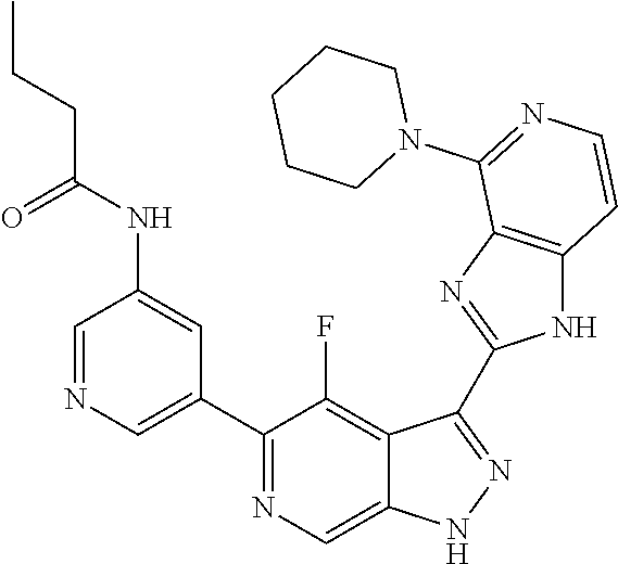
C1=NC=C(C2=NC=C3C(=C2F)C(C2=NC4=C(N2)C=CN=C4N2CCCCC2)=NN3)C=C1NC(CCC)=O
